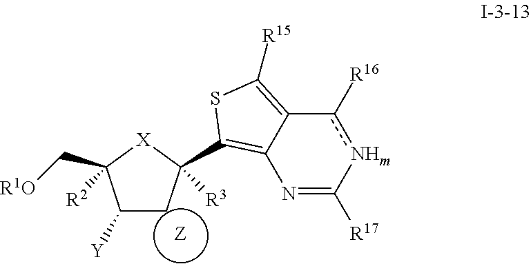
[Z].C1([Y])CC(C2=C3N=C([R17])[NHm]c([R16])C3=C([R15])S2)([R3])[X]C1(C[R1O])[R2]
